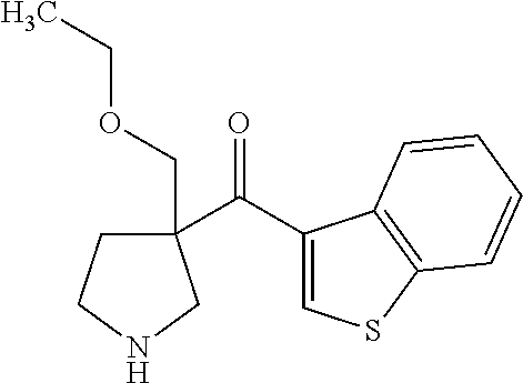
C1(C(=O)C2(COCC)CCNC2)=CSC2=C1C=CC=C2
